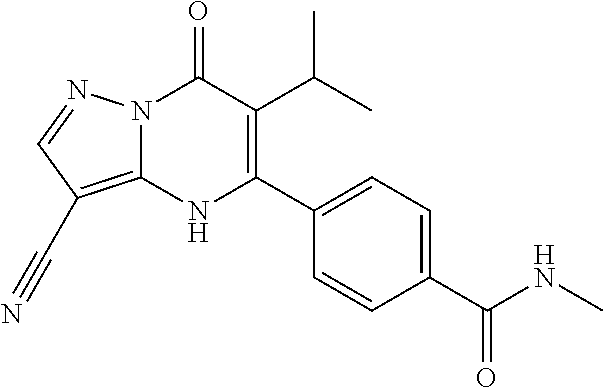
N12C(=C(C#N)C=N1)NC(C1=CC=C(C(NC)=O)C=C1)=C(C(C)C)C2=O
